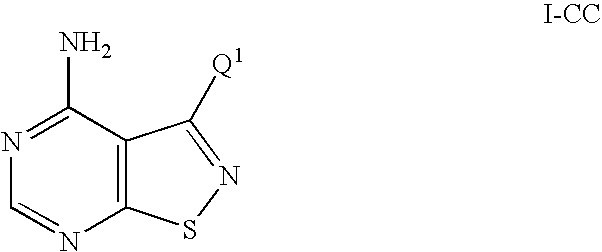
N1=C(N)C2=C(N=C1)SN=C2[Q1]
